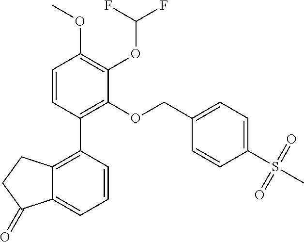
C1=CC(C2=C3C(=CC=C2)C(=O)CC3)=C(OCC2=CC=C(S(C)(=O)=O)C=C2)C(OC(F)F)=C1OC
